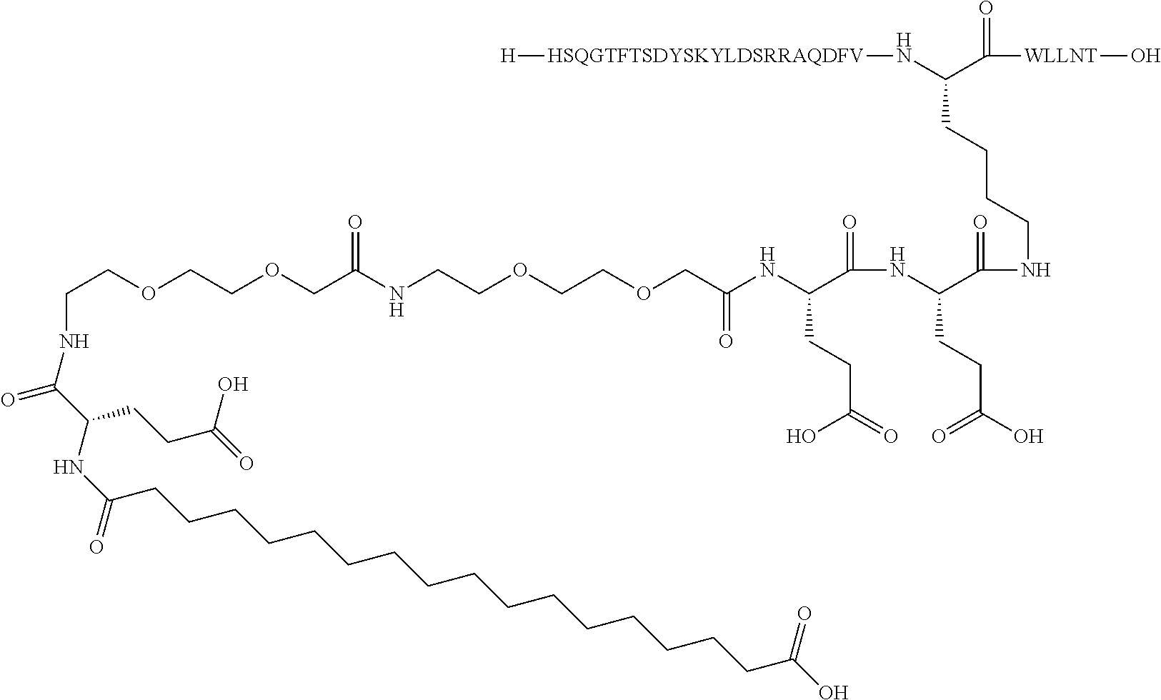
C(NC(C(CCC(=O)O)NC(=O)CCCCCCCCCCCCCCCCC(O)=O)=O)COCCOCC(NCCOCCOCC(NC(C(=O)NC(CCC(=O)O)C(=O)NCCCCC(C(=O)[WLLNT]O)N[HSQGTFTSDYSKYLDSRRAQDFV][H])CCC(O)=O)=O)=O
